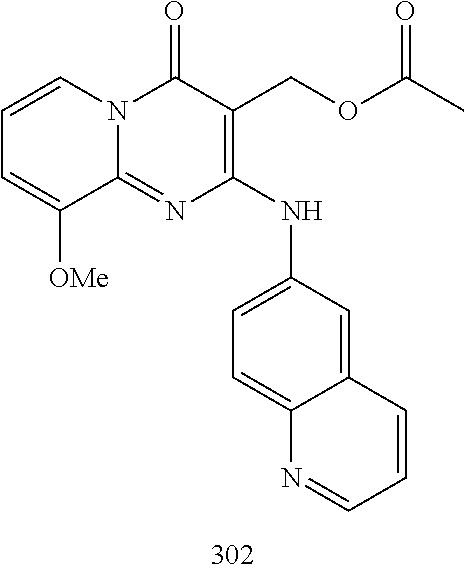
C1=CC=C([OMe])C2=NC(NC3=CC=C4C(=C3)C=CC=N4)=C(COC(=O)C)C(=O)N12
